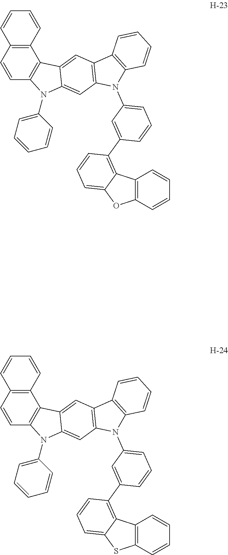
C12=C(C=CC=C1)C1=C(C=C2)N(C2=CC=CC=C2)C2=CC3=C(C=C12)C1=C(N3C2=CC=CC(C3=C4C(=CC=C3)OC3=C4C=CC=C3)=C2)C=CC=C1.C12=C(C=CC=C1)C1=C(C=C2)N(C2=CC=CC=C2)C2=CC3=C(C=C12)C1=C(N3C2=CC=CC(C3=C4C(=CC=C3)SC3=C4C=CC=C3)=C2)C=CC=C1
